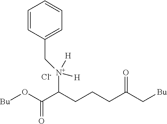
[Bu]OC(C(CCCC(C[Bu])=O)[N+]([H])([H])CC1=CC=CC=C1)=O.[Cl-]
